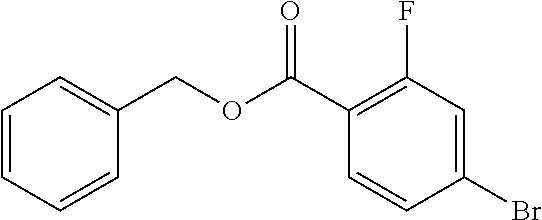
C1(Br)=CC(F)=C(C(OCC2=CC=CC=C2)=O)C=C1
